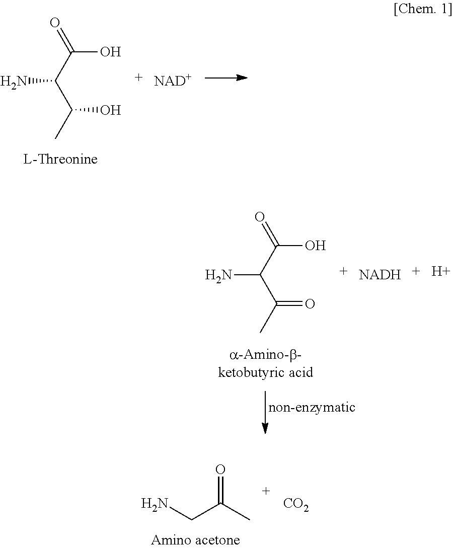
C(O)(C(C(C)O)N)=O.[NAD+].C(O)(C(C(C)=O)N)=O.[NADH].[H].[CO2].C(C(C)=O)N
